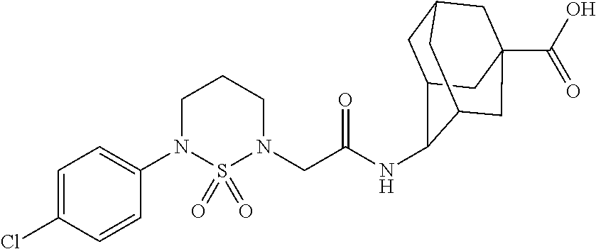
C1(N2CCCN(CC(=O)NC3C4CC5CC(C(O)=O)(CC3C5)C4)S2(=O)=O)=CC=C(Cl)C=C1
